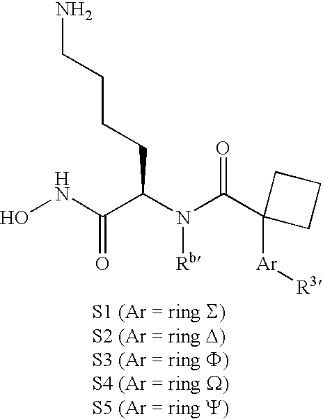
ONC(=O)C(CCCCN)N([Rb])C(=O)C1([Ar][R3])CCC1
